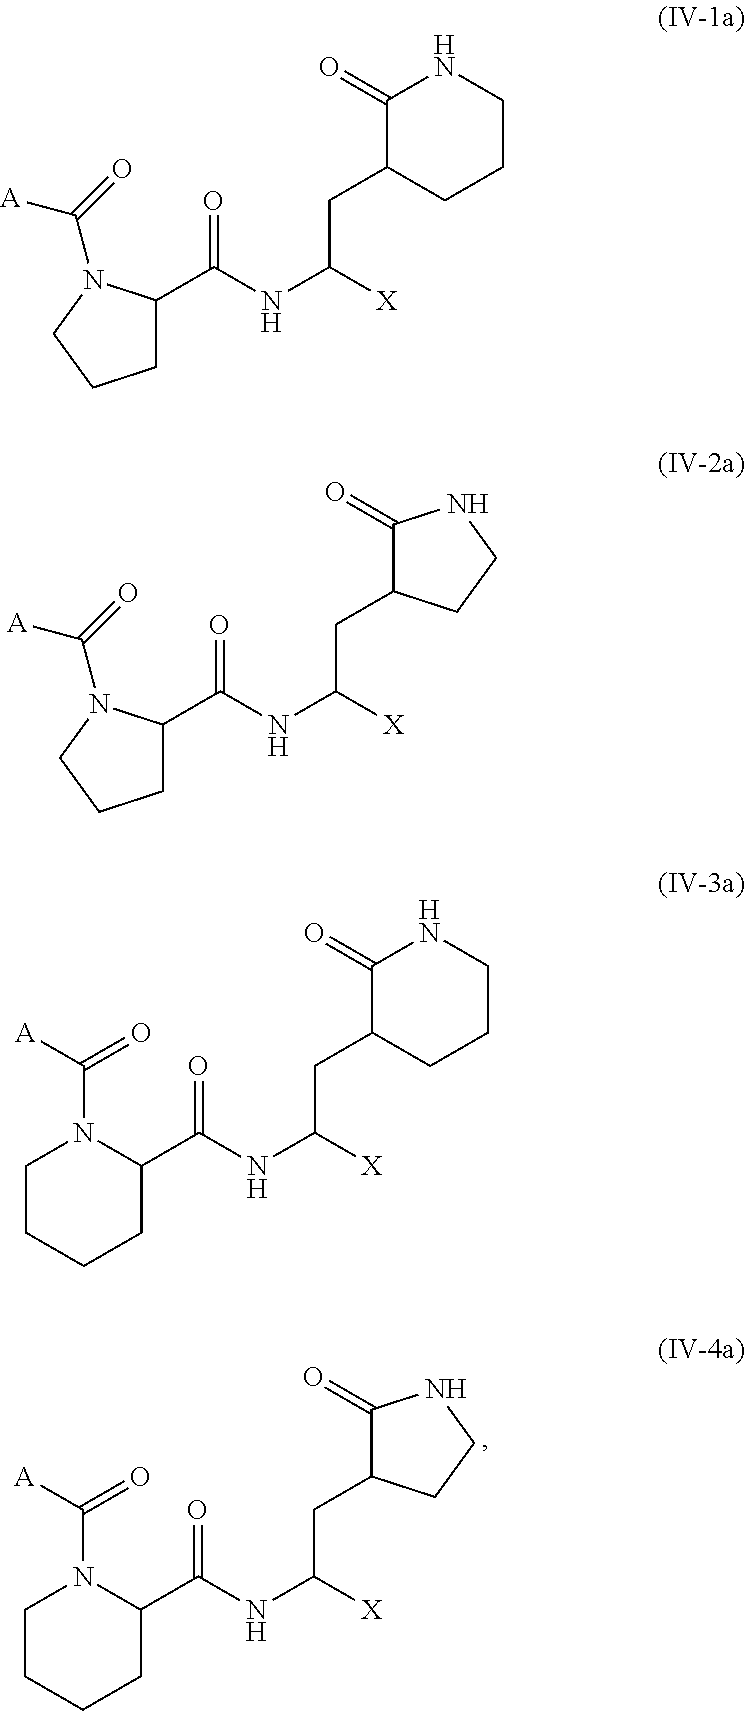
C1(C(NC(CC2C(=O)NCCC2)[X])=O)CCCN1C(=O)[A].C1(C(NC(CC2C(=O)NCC2)[X])=O)CCCN1C(=O)[A].C1(C(NC(CC2C(=O)NCCC2)[X])=O)CCCCN1C([A])=O.C1(C(NC(CC2C(=O)NCC2)[X])=O)CCCCN1C([A])=O
